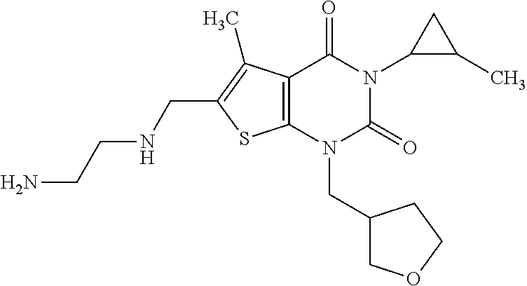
C12=C(N(CC3COCC3)C(=O)N(C3C(C)C3)C1=O)SC(CNCCN)=C2C
